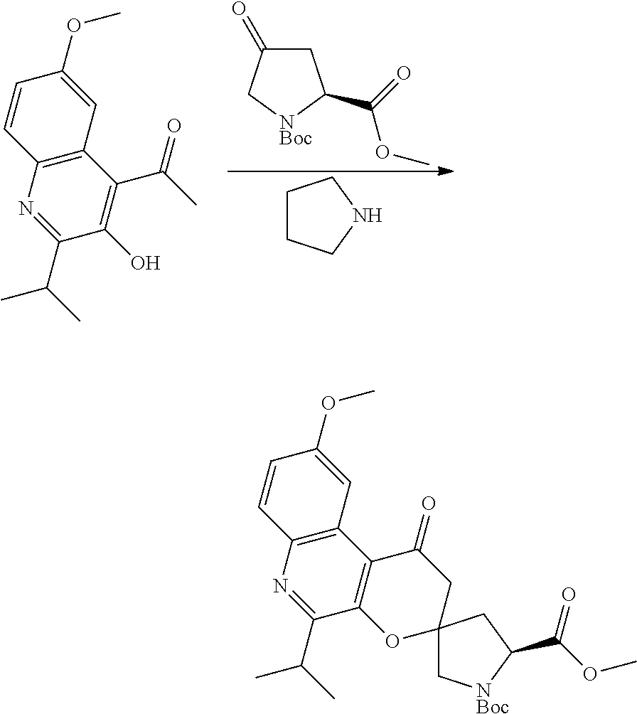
C1(O)=C(C(C)=O)C2=C(N=C1C(C)C)C=CC(OC)=C2.C1C(=O)C[NBoc]C1C(=O)OC.C1CCNC1.C12=C(C3=C(N=C1C(C)C)C=CC(OC)=C3)C(=O)CC1(O2)C[NBoc]C(C(OC)=O)C1
